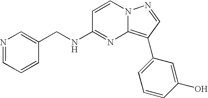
C1(CNC2=NC3=C(C4=CC=CC(O)=C4)C=NN3C=C2)=CN=CC=C1
